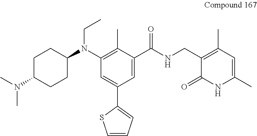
C1C(N(C)C)CCC(N(C2=C(C)C(C(NCC3=C(C)C=C(C)NC3=O)=O)=CC(C3=CC=CS3)=C2)CC)C1
